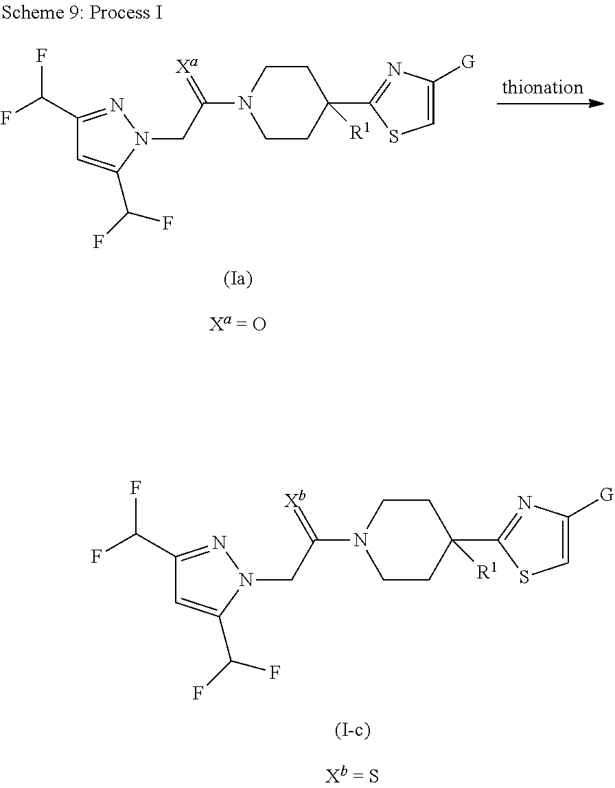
C1(C(F)F)=NN(CC(=[Xb])N2CCC(C3=NC([G])=CS3)([R1])CC2)C(C(F)F)=C1.C1(C(F)F)=NN(CC(=[Xa])N2CCC(C3=NC([G])=CS3)([R1])CC2)C(C(F)F)=C1
